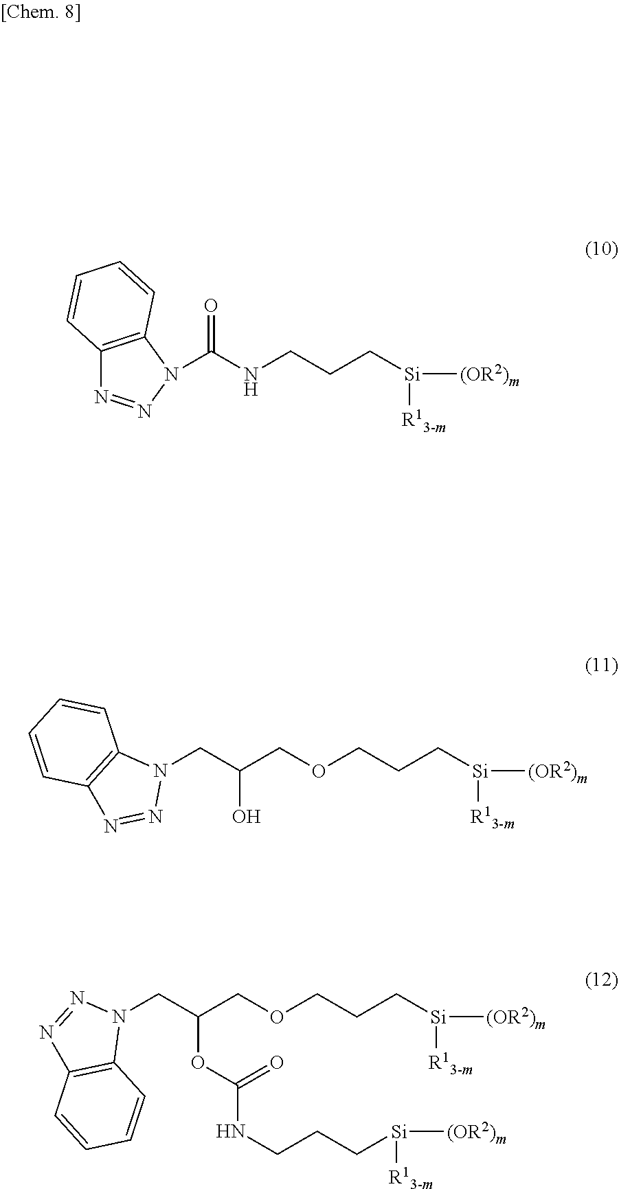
C12=C(N(C(NCCC[Si]([R13-m])[(OR2)m])=O)N=N1)C=CC=C2.C(COCCC[Si]([R13-m])[(OR2)m])(CN1C2=C(N=N1)C=CC=C2)O.C(COCCC[Si]([R13-m])[(OR2)m])(CN1N=NC2=C1C=CC=C2)OC(NCCC[Si]([(OR2)m])[R13-m])=O
